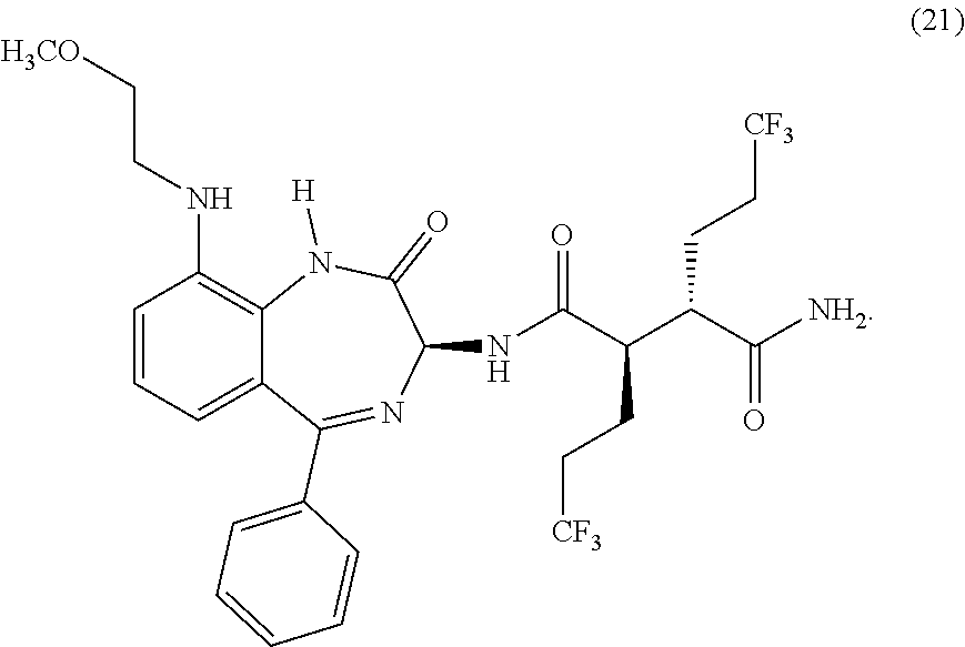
C1=CC=C2C(=C1NCC[H3CO])N([H])C(=O)C(NC(C(C(C([NH2])=O)CC[CF3])CC[CF3])=O)N=C2C1=CC=CC=C1
